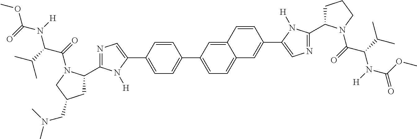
C1=CC(C2=CN=C(C3CC(CN(C)C)CN3C(C(N(C(=O)OC)[H])C(C)C)=O)N2[H])=CC=C1C1=CC=C2C(=C1)C=CC(C1=CN=C(C3CCCN3C(C(N(C(=O)OC)[H])C(C)C)=O)N1[H])=C2
